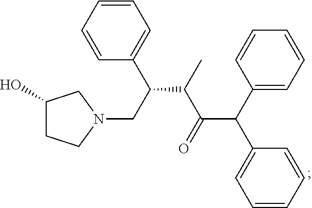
C1=CC=CC=C1C(CN1CCC(O)C1)C(C)C(C(C1=CC=CC=C1)C1=CC=CC=C1)=O
